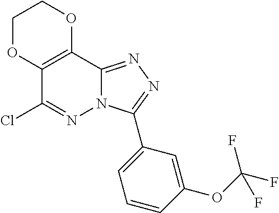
C1OC2=C(OC1)C1=NN=C(C3=CC=CC(OC(F)(F)F)=C3)N1N=C2Cl
